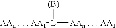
[AAn . . . AA1][L]([AAn . . . AA1])[(B)]
